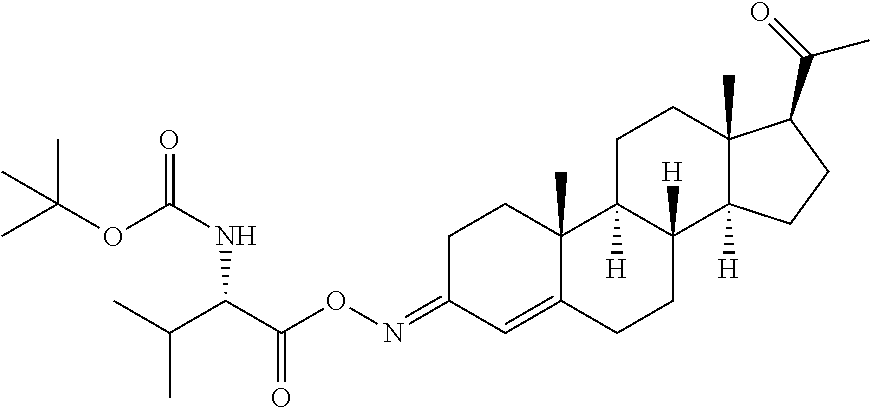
C1C(=NOC(C(C(C)C)NC(=O)OC(C)(C)C)=O)C=C2C(C)(C1)C1([H])C([H])(CC2)C2([H])C(C)(CC1)C(C(=O)C)CC2
